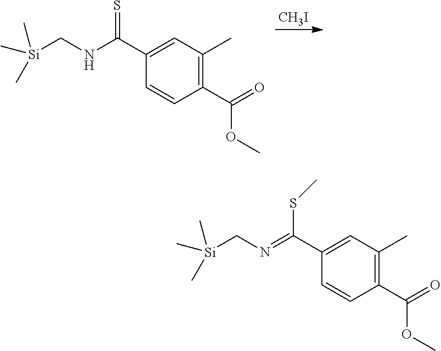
[Si](CNC(C1=CC(C)=C(C(OC)=O)C=C1)=S)(C)(C)C.[CH3I].[Si](CN=C(C1=CC(C)=C(C(OC)=O)C=C1)SC)(C)(C)C
